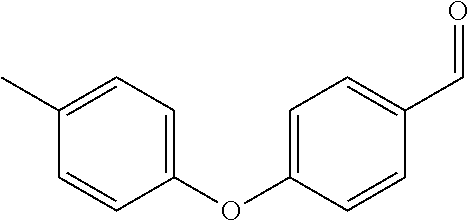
C1(OC2=CC=C(C=O)C=C2)=CC=C(C)C=C1
